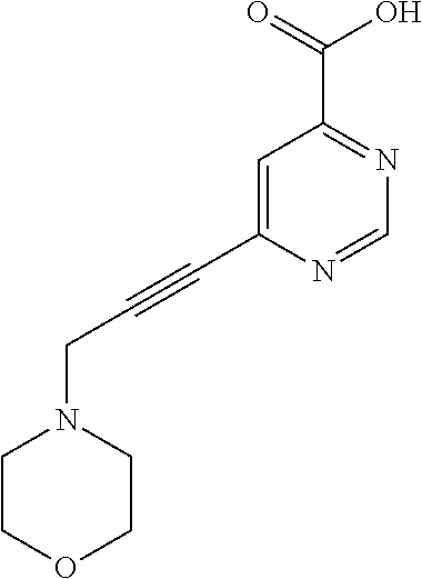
C1=C(C#CCN2CCOCC2)N=CN=C1C(=O)O
